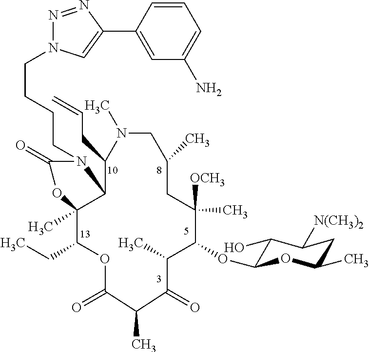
C(CCCN1C(=O)OC2(C)C(CC)OC(=O)C(C)C(=O)C(C)C(OC3C(O)C([N(CH3)2])CC(C)O3)C([OCH3])(C)CC(C)CN(C)C(CC=C)C12)N1N=NC(C2=CC(N)=CC=C2)=C1
